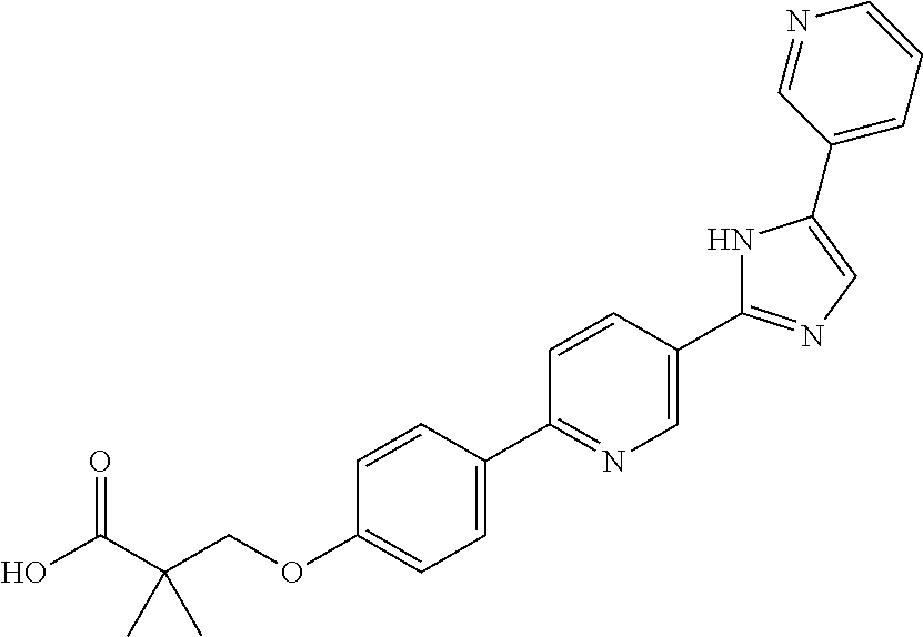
OC(C(COC1=CC=C(C2=NC=C(C3=NC=C(C4=CC=CN=C4)N3)C=C2)C=C1)(C)C)=O
